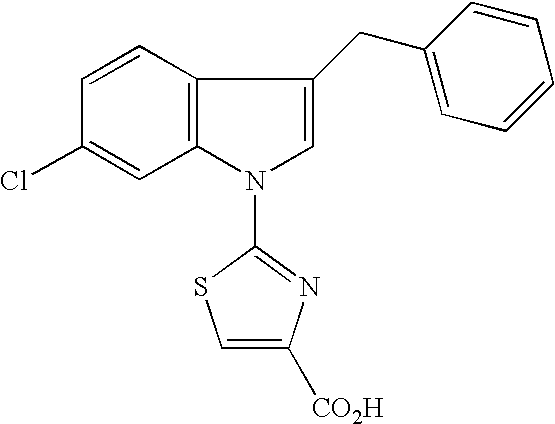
C12=C(C=CC(Cl)=C1)C(CC1=CC=CC=C1)=CN2C1=NC([CO2H])=CS1
